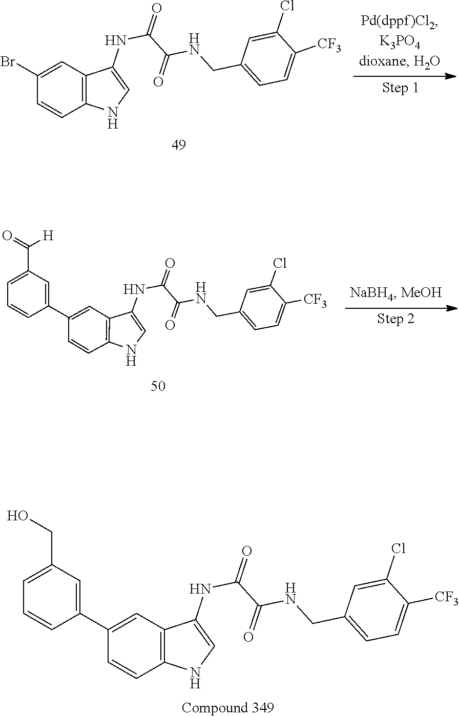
C1(Br)=CC2=C(NC=C2NC(C(NCC2=CC=C([CF3])C(Cl)=C2)=O)=O)C=C1.C1=C(C(=O)[H])C=C(C2=CC3=C(NC=C3NC(C(NCC3=CC=C([CF3])C(Cl)=C3)=O)=O)C=C2)C=C1.C1=C(Cl)C([CF3])=CC=C1CNC(C(NC1=CNC2=C1C=C(C1=CC(CO)=CC=C1)C=C2)=O)=O
